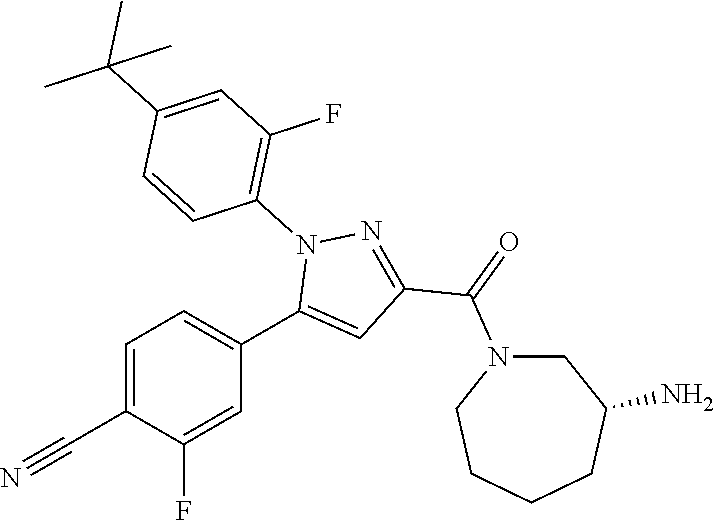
C1=C(C#N)C(F)=CC(C2=CC(C(=O)N3CC(N)CCCC3)=NN2C2=C(F)C=C(C(C)(C)C)C=C2)=C1
